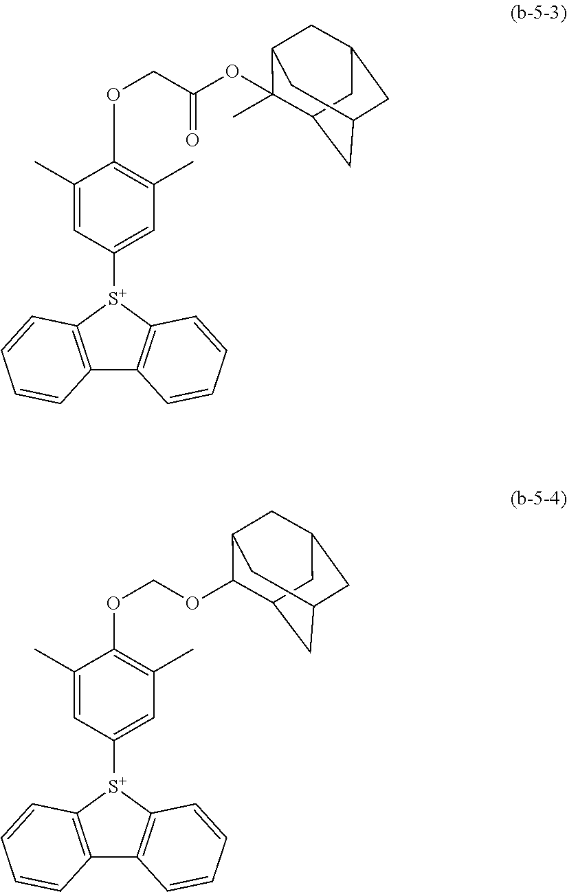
C12CC3CC(CC(C3)C1(OC(COC1=C(C)C=C([S+]3C4=C(C5=C3C=CC=C5)C=CC=C4)C=C1C)=O)C)C2.C1([S+]2C3=C(C4=C2C=CC=C4)C=CC=C3)=CC(C)=C(OCOC2C3CC4CC(CC2C4)C3)C(C)=C1
